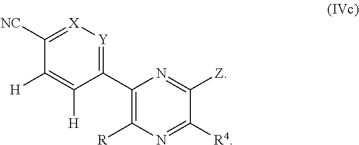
C1(C2=C([R])N=C([R4])C([Z])=N2)=[Y][X]=C([NC])C([H])=C1[H]
